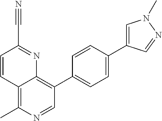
C12=C(C)N=CC(C3=CC=C(C4=CN(C)N=C4)C=C3)=C1N=C(C#N)C=C2
